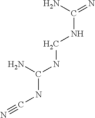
N=C(NCNC(NC#N)N)N
